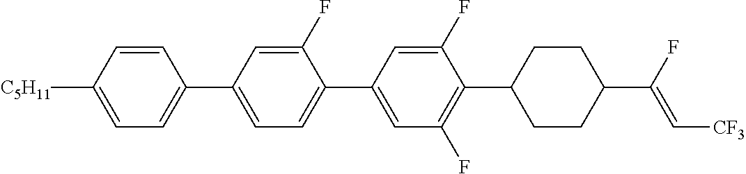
C1=C([C5H11])C=CC(C2=CC=C(C3=CC(F)=C(C4CCC(C(F)=C[CF3])CC4)C(F)=C3)C(F)=C2)=C1
